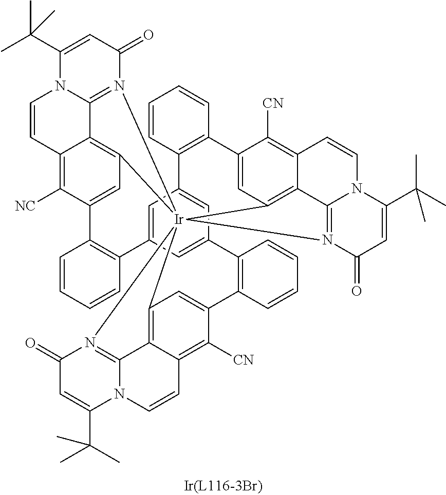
C1=CC2=C(C=C1)C1=CC3=C4C(=C1[CN])C=CN1C4=N(C(=O)C=C1C(C)(C)C)[Ir]3145C3=C6C(=C([CN])C(=C3)C3=C(C7=CC(=CC2=C7)C2=C(C=CC=C2)C2=CC1=C1C(=C2[NC])C=CN2C1=N4C(=O)C=C2C(C)(C)C)C=CC=C3)C=CN1C6=N5C(=O)C=C1C(C)(C)C
